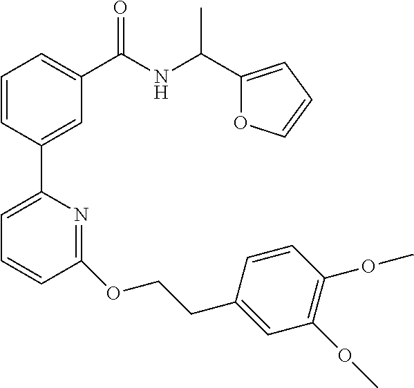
C1=CC(C2=CC=CC(OCCC3=CC(OC)=C(OC)C=C3)=N2)=CC(C(NC(C2=CC=CO2)C)=O)=C1
